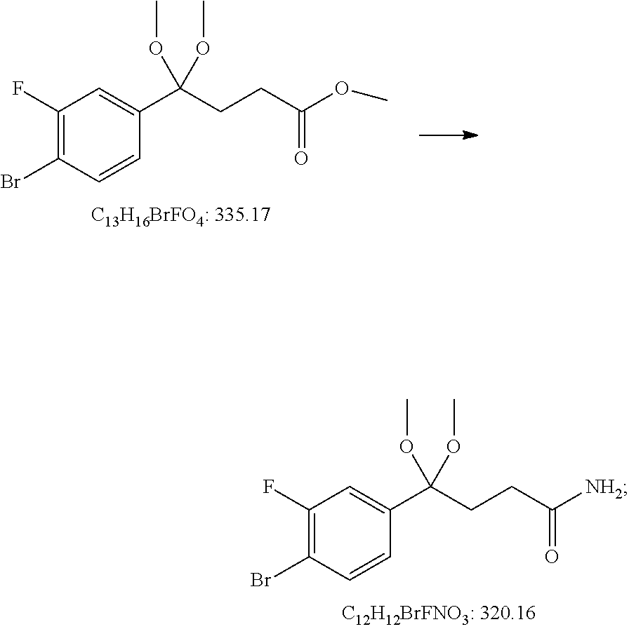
C1(F)=C(Br)C=CC(C(CCC([NH2])=O)(OC)OC)=C1.C1(F)=C(Br)C=CC(C(CCC(OC)=O)(OC)OC)=C1
